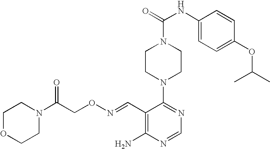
C1CN(C2=NC=NC(N)=C2C=NOCC(N2CCOCC2)=O)CCN1C(=O)NC1=CC=C(OC(C)C)C=C1
